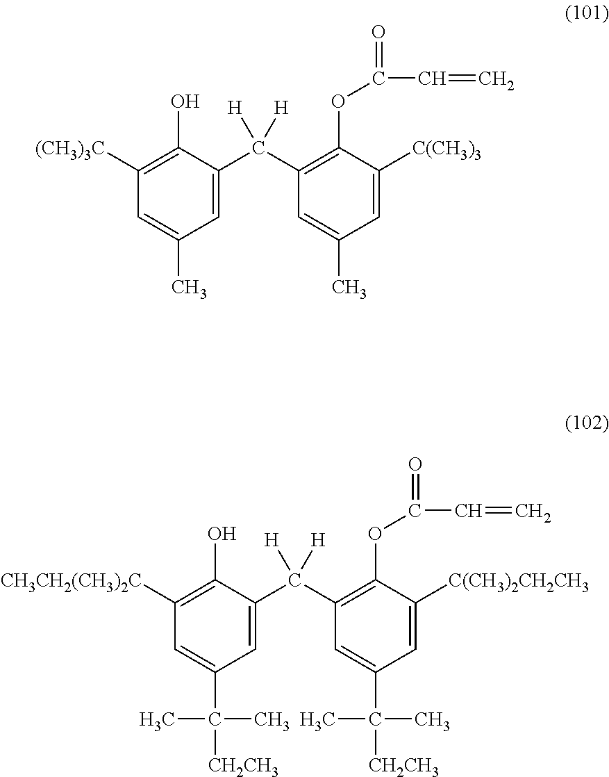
C1(O)=C([(CH3)3C])C=C(C)C=C1C(C1=C(OC(=O)C=C)C([C(CH3)3])=CC(C)=C1)([H])[H].C1(O)=C([CH3CH2(CH3)2C])C=C(C(C)(C)[CH2CH3])C=C1C(C1=C(OC(=O)C=C)C([C(CH3)2CH2CH3])=CC(C([CH2CH3])(C)C)=C1)([H])[H]
